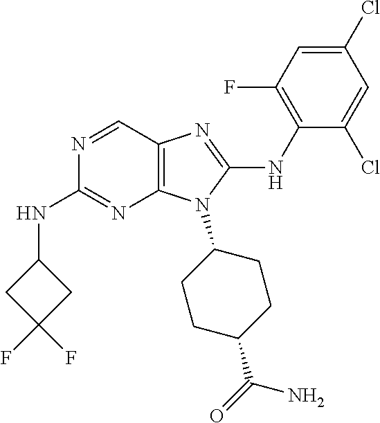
N1=CC2=C(N=C1NC1CC(F)(F)C1)N(C1CCC(C(=O)N)CC1)C(NC1=C(F)C=C(Cl)C=C1Cl)=N2
